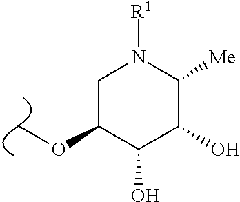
C1C(OC)C(O)C(O)C([Me])N1[R1]
